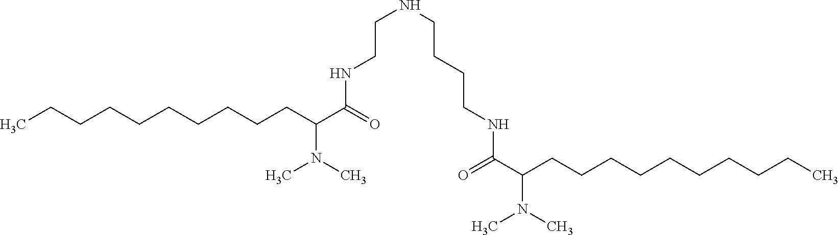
N(CCNC(C(CCCCCCCCCC)N(C)C)=O)CCCCNC(C(CCCCCCCCCC)N(C)C)=O
